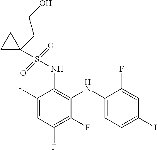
C1(F)=CC(F)=C(F)C(NC2=CC=C(I)C=C2F)=C1NS(C1(CCO)CC1)(=O)=O
